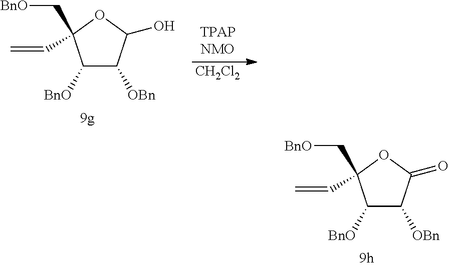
C1([BnO])C([OBn])C(=O)OC1(C[BnO])C=C.C1([BnO])C([OBn])C(O)OC1(C[BnO])C=C.[CH2Cl2]
